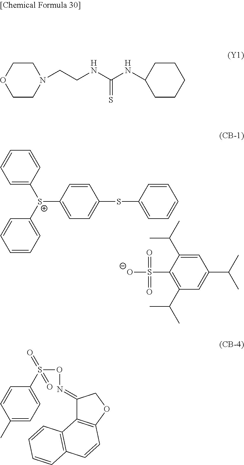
C1=CC([S+](C2=CC=CC=C2)C2=CC=CC=C2)=CC=C1SC1=CC=CC=C1.C1=C(C(C)C)C(S([O-])(=O)=O)=C(C(C)C)C=C1C(C)C.C1COCCN1CCNC(NC1CCCCC1)=S.C1(C)=CC=C(S(ON=C2C3=C(OC2)C=CC2=C3C=CC=C2)(=O)=O)C=C1
